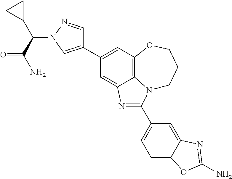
C1(C2=CN(C(C3CC3)C(=O)N)N=C2)=CC2=C3C(=C1)N=C(C1=CC=C4C(=C1)N=C(N)O4)N3CCCO2
